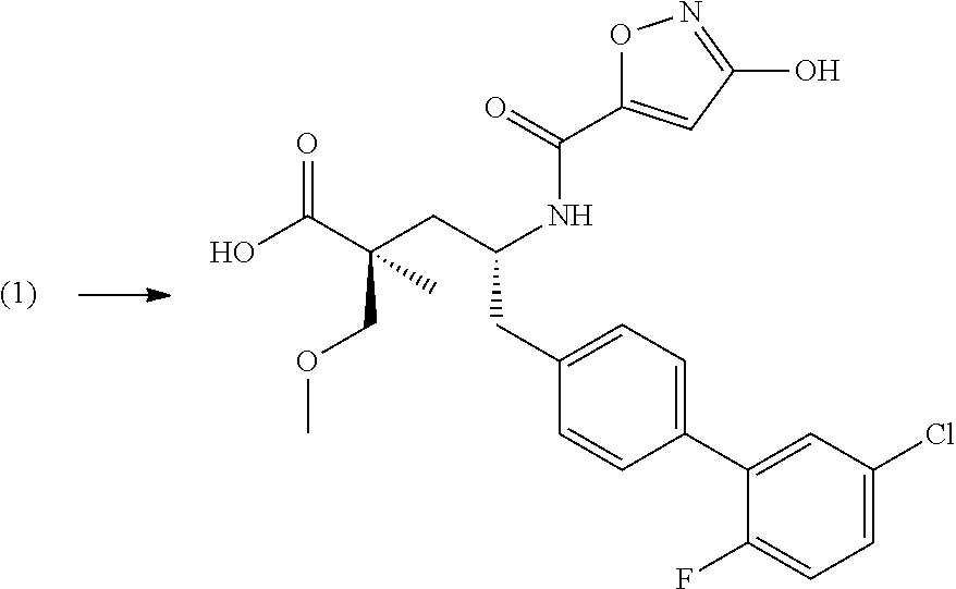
N(C(C1=CC(O)=NO1)=O)C(CC1=CC=C(C2=CC(Cl)=CC=C2F)C=C1)CC(C(O)=O)(COC)C
